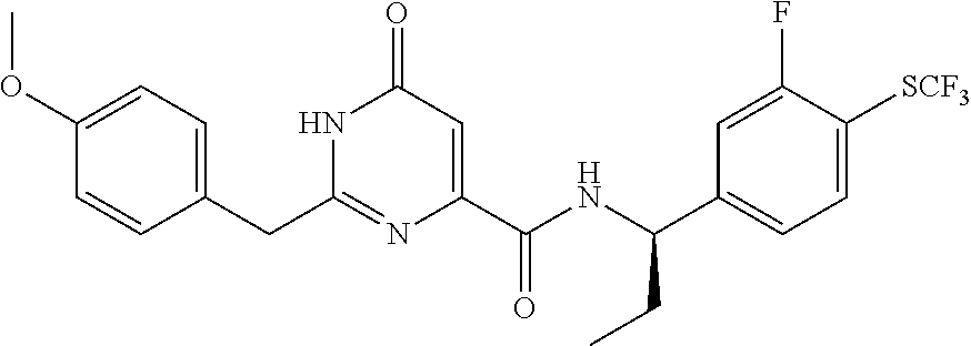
C(C1=CC=C(OC)C=C1)C1=NC(C(NC(C2=CC=C([SCF3])C(F)=C2)CC)=O)=CC(=O)N1
